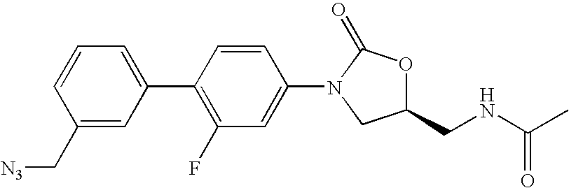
C1=CC=C(C2=C(F)C=C(N3CC(CNC(C)=O)OC3=O)C=C2)C=C1C[N3]
